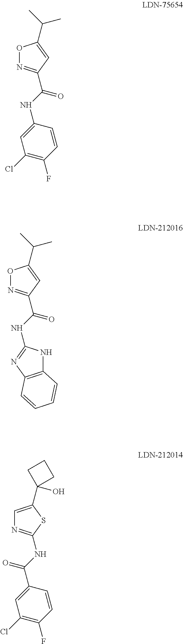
C1(NC(=O)C2=NOC(C(C)C)=C2)=CC(Cl)=C(F)C=C1.N(C(=O)C1=NOC(C(C)C)=C1)C1=NC2=C(N1)C=CC=C2.C(NC1=NC=C(C2(O)CCC2)S1)(C1=CC(Cl)=C(F)C=C1)=O
